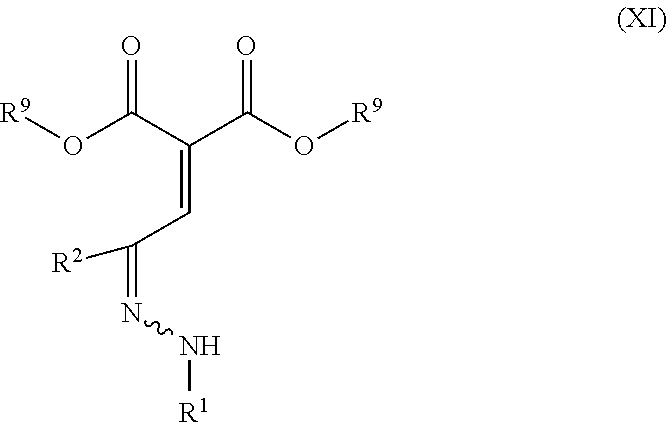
[R9]OC(C(C(O[R9])=O)=CC(=NN[R1])[R2])=O
